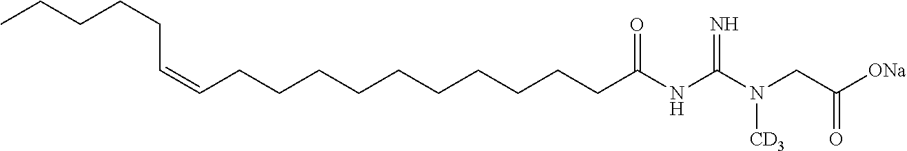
C(CCCC(NC(N(CC([ONa])=O)[CD3])=N)=O)CCCCCCC=CCCCCC
